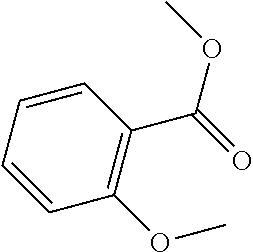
C1=CC=CC(OC)=C1C(=O)OC
